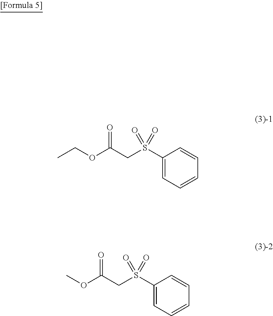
C1(S(CC(OCC)=O)(=O)=O)=CC=CC=C1.C1(S(CC(OC)=O)(=O)=O)=CC=CC=C1
